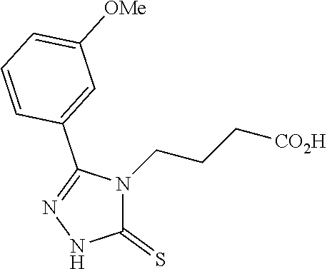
C1(=S)N(CCC[CO2H])C(C2=CC([OMe])=CC=C2)=NN1
